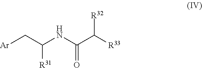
C(C(NC(C([R33])[R32])=O)[R31])[Ar]
